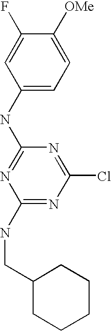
C1(NC2=NC(NCC3CCCCC3)=NC(Cl)=N2)=CC=C([OMe])C(F)=C1
